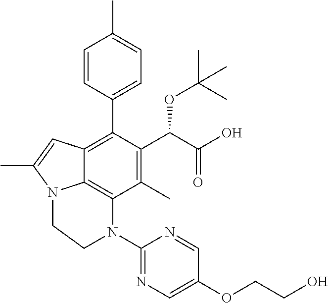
C1=CC(C2=C3C4=C(C(C)=C2C(C(O)=O)OC(C)(C)C)N(C2=NC=C(OCCO)C=N2)CCN4C(C)=C3)=CC=C1C
